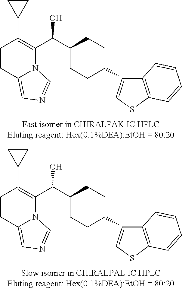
C1(C2=CSC3=C2C=CC=C3)CCC(C(C2=C(C3CC3)C=CC3=CN=CN23)O)CC1.C1(C2=CSC3=C2C=CC=C3)CCC(C(C2=C(C3CC3)C=CC3=CN=CN23)O)CC1
